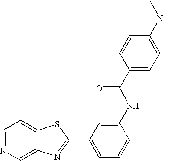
C12=CN=CC=C1SC(C1=CC=CC(NC(C3=CC=C(N(C)C)C=C3)=O)=C1)=N2
